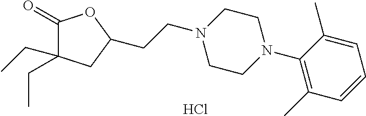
C(CN1CCN(C2=C(C)C=CC=C2C)CC1)C1CC(CC)(CC)C(=O)O1.Cl
